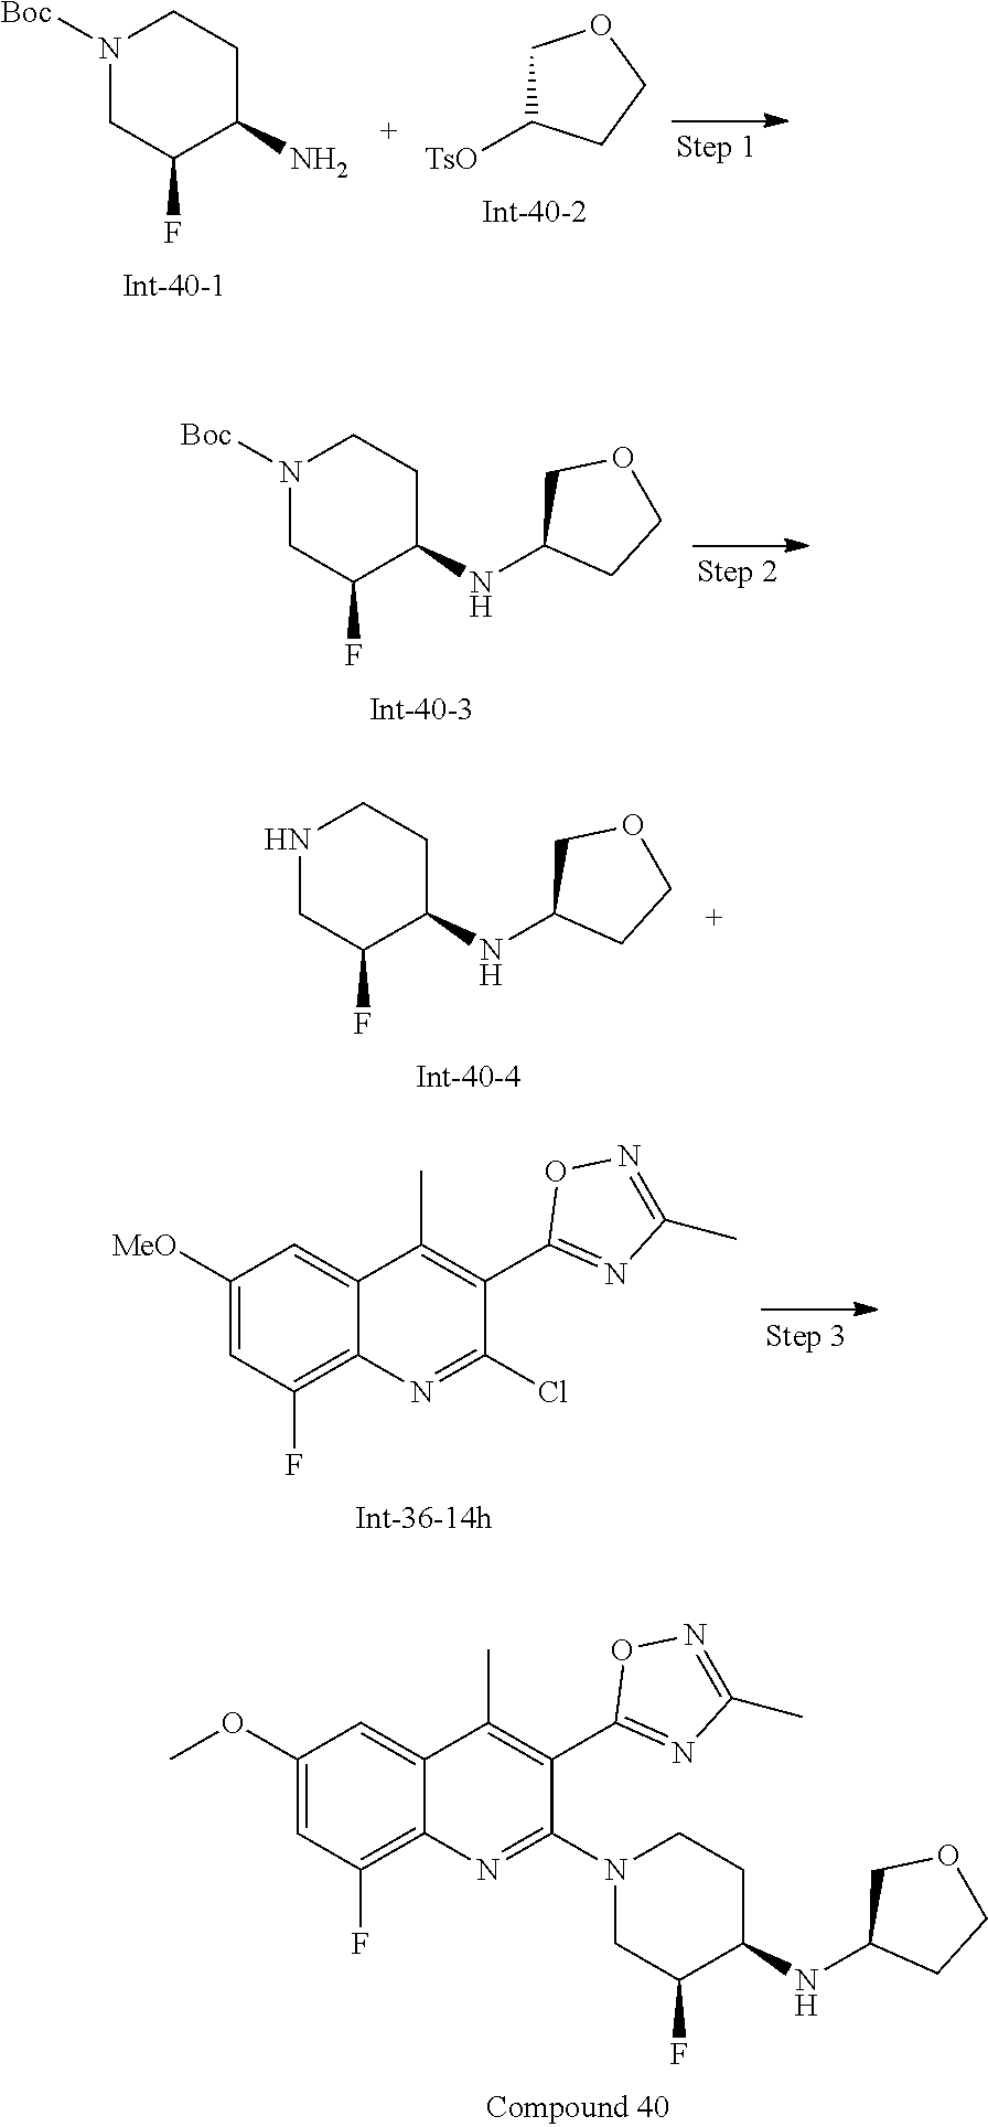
N1([Boc])CC(F)C(NC2CCOC2)CC1.N1CC(F)C(NC2CCOC2)CC1.N1([Boc])CC(F)C(N)CC1.[TsO]C1COCC1.C1([MeO])=CC(F)=C2C(=C1)C(C)=C(C1=NC(C)=NO1)C(Cl)=N2.C1(OC)=CC(F)=C2C(=C1)C(C)=C(C1=NC(C)=NO1)C(N1CC(F)C(NC3CCOC3)CC1)=N2
